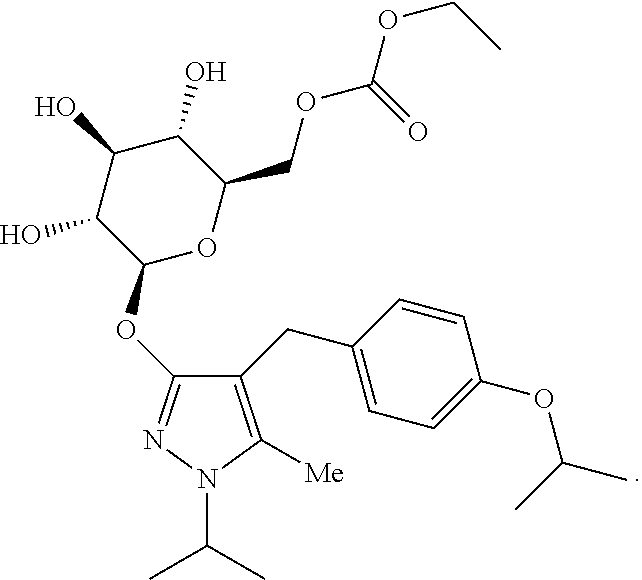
C1(OC2OC(COC(OCC)=O)C(O)C(O)C2O)=NN(C(C)C)C([Me])=C1CC1=CC=C(OC(C)C)C=C1
